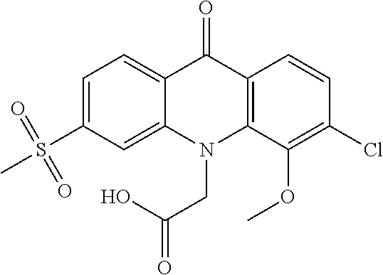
C12=CC=C(S(C)(=O)=O)C=C1N(CC(=O)O)C1=C(C2=O)C=CC(Cl)=C1OC
